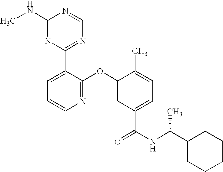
N1=C(OC2=CC(C(NC(C3CCCCC3)C)=O)=CC=C2C)C(C2=NC=NC(NC)=N2)=CC=C1
